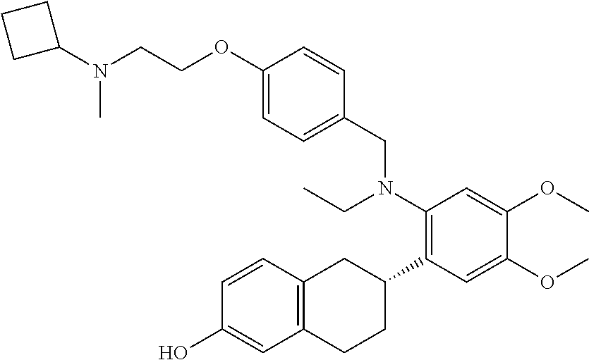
C1(O)=CC2=C(C=C1)CC(C1=C(N(CC3=CC=C(OCCN(C)C4CCC4)C=C3)CC)C=C(OC)C(OC)=C1)CC2
